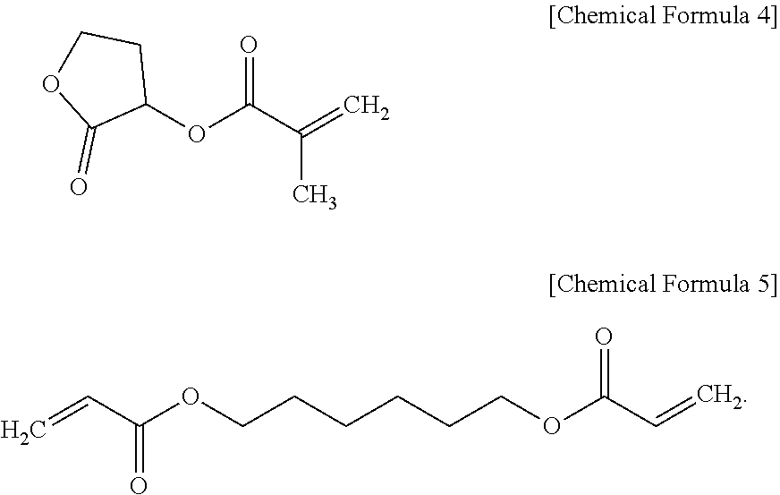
C1(OC(C(=C)C)=O)CCOC1=O.C=CC(OCCCCCCOC(C=C)=O)=O
